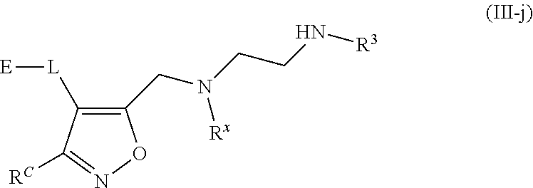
C1(CN(CCN[R3])[Rx])=C([L][E])C([RC])=NO1
